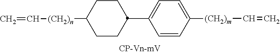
C1CC(C2=CC=C([(CH2)m]C=C)C=C2)CCC1[(CH2)n]C=C
